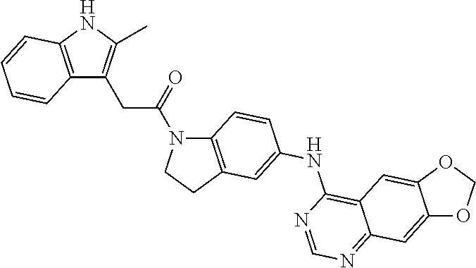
C12=C(CCN1C(=O)CC1=C(C)NC3=C1C=CC=C3)C=C(NC1=C3C(=NC=N1)C=C1C(=C3)OCO1)C=C2
